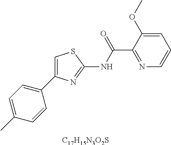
[C17H15N3O2S].C1=C(C)C=CC(C2=CSC(NC(C3=NC=CC=C3OC)=O)=N2)=C1
